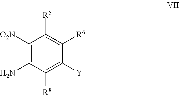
C1([O2N])=C(N)C([R8])=C([Y])C([R6])=C1[R5]
